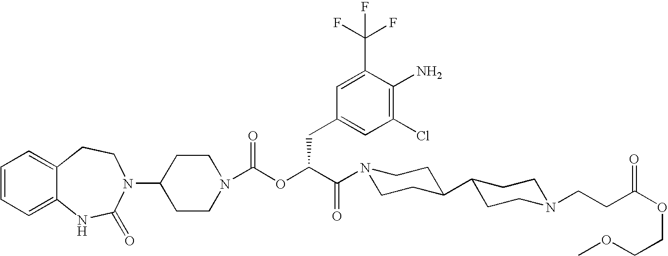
C1(N2C(=O)NC3=CC=CC=C3CC2)CCN(C(OC(C(=O)N2CCC(C3CCN(CCC(OCCOC)=O)CC3)CC2)CC2=CC(Cl)=C(N)C(C(F)(F)F)=C2)=O)CC1
